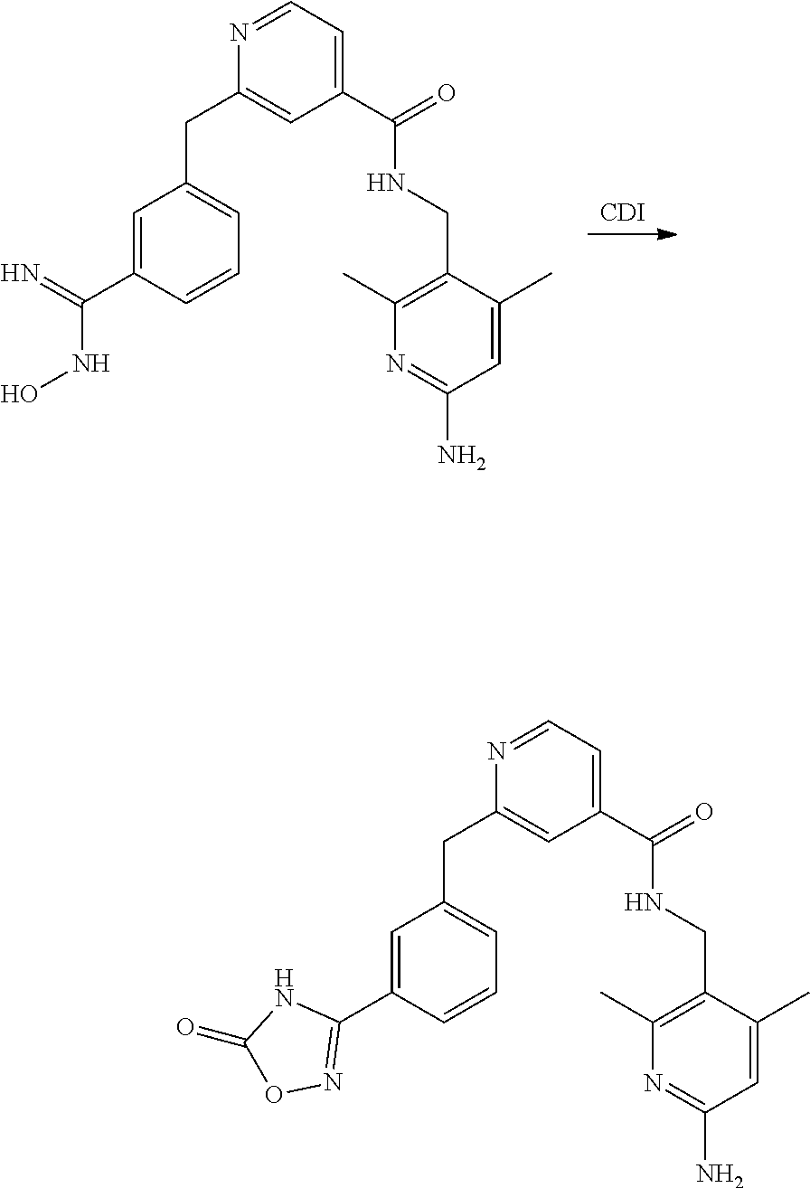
[CDI].C1=C(C(=N)NO)C=CC=C1CC1=CC(C(=O)NCC2=C(C)N=C(N)C=C2C)=CC=N1.C1=C(C2=NOC(=O)N2)C=CC=C1CC1=CC(C(=O)NCC2=C(C)N=C(N)C=C2C)=CC=N1
